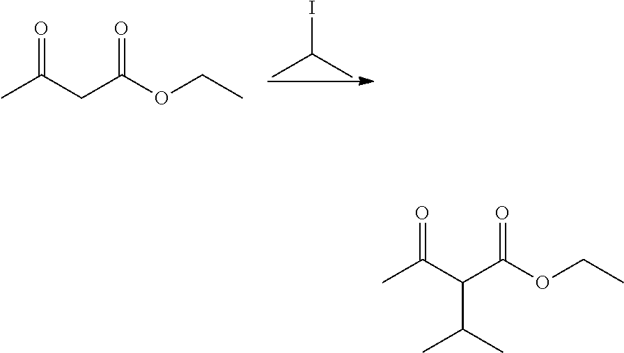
IC(C)C.CC(CC(OCC)=O)=O.CC(C(C(OCC)=O)C(C)C)=O
